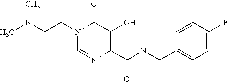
CN(CCN1C=NC(C(NCC2=CC=C(F)C=C2)=O)=C(O)C1=O)C
